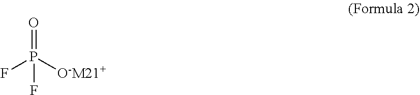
FP([O-M21+])(=O)F
